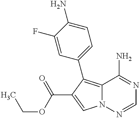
C12=C(C3=CC=C(N)C(F)=C3)C(C(OCC)=O)=CN1N=CN=C2N
